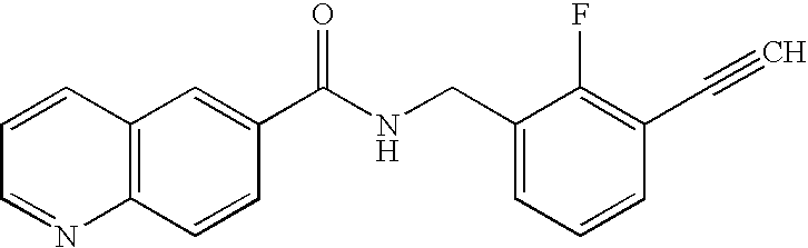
C1=CC=NC2=C1C=C(C(NCC1=CC=CC(C#C)=C1F)=O)C=C2
